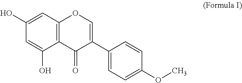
C1(O)=CC2=C(C(O)=C1)C(=O)C(C1=CC=C(OC)C=C1)=CO2
